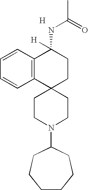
[H].C12=C(C=CC=C1)C(NC(C)=O)([H])CCC21CCN(C2CCCCCC2)CC1
